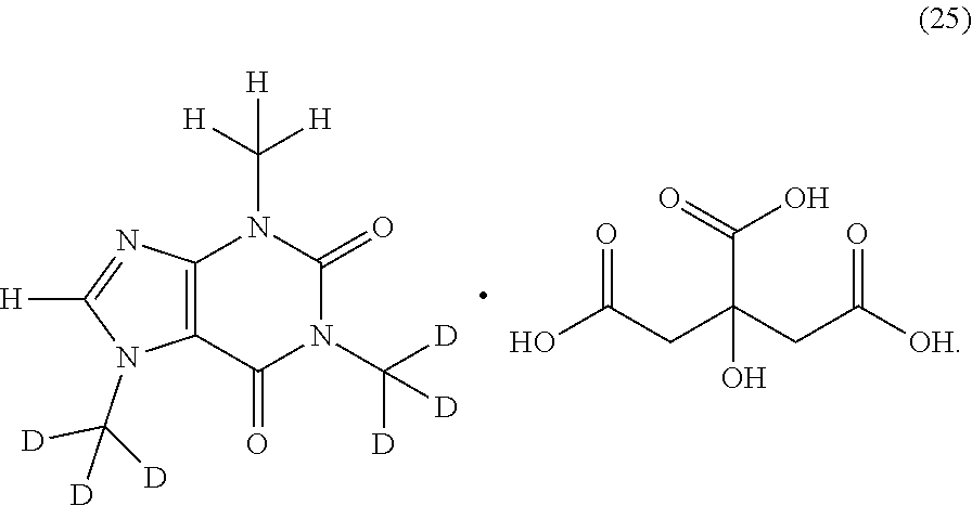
[H]C([H])([H])N1C(=O)N(C([D])([D])[D])C(=O)C2=C1N=C([H])N2C([D])([D])[D].C(C(O)(C(=O)O)CC(=O)[OH])C(O)=O
